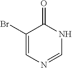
C1(Br)=CN=CNC1=O
